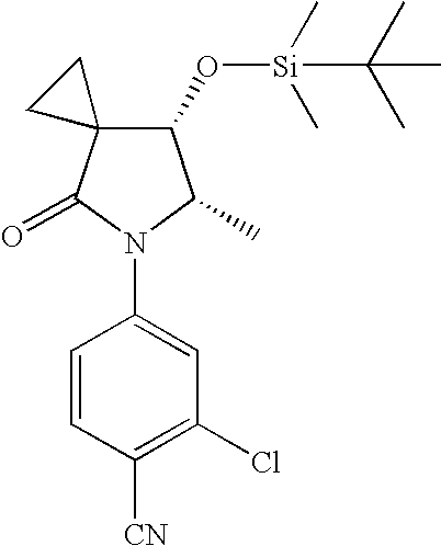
C1=CC([CN])=C(Cl)C=C1N1C(C)C(O[Si](C(C)(C)C)(C)C)C2(C1=O)CC2
